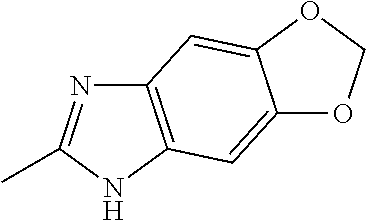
C12=C(NC(C)=N1)C=C1C(=C2)OCO1
